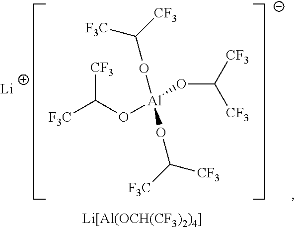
C(O[Al](OC([CF3])[F3C])(OC([CF3])[CF3])OC([F3C])[CF3])([CF3])[F3C].[Li].[Li[Al(OCH(CF3)2)4]]
